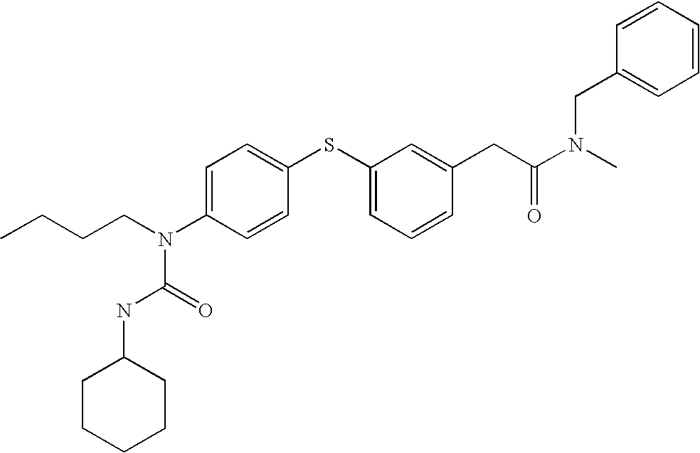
CCCCN(C1=CC=C(SC2=CC=CC(CC(N(CC3=CC=CC=C3)C)=O)=C2)C=C1)C(=O)NC1CCCCC1
